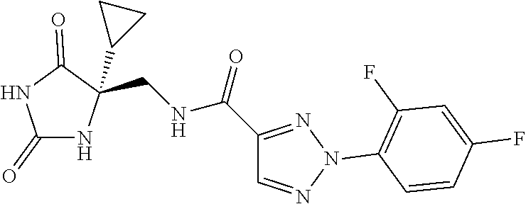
C1(=O)NC(CNC(=O)C2=NN(C3=C(F)C=C(F)C=C3)N=C2)(C2CC2)C(=O)N1
